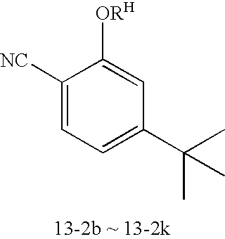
C1([NC])=CC=C(C(C)(C)C)C=C1[ORH]
